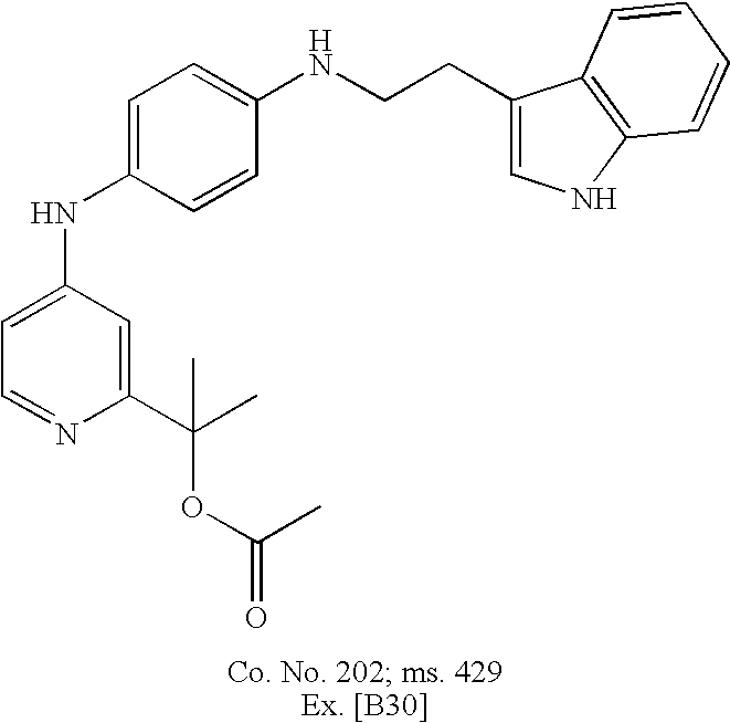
C1=C(NC2=CC=C(NCCC3=CNC4=C3C=CC=C4)C=C2)C=C(C(C)(OC(=O)C)C)N=C1
